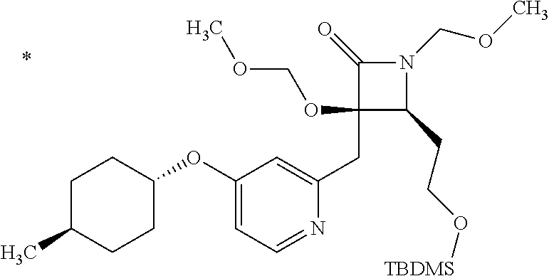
C1(CC2=CC(OC3CCC(C)CC3)=CC=N2)(OCOC)C(CCO[TBDMS])N(COC)C1=O
